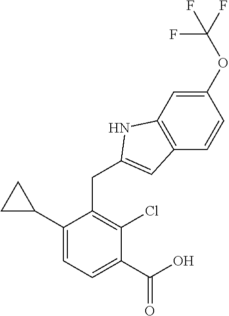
C1(C(O)=O)=CC=C(C2CC2)C(CC2=CC3=C(C=C(OC(F)(F)F)C=C3)N2)=C1Cl
